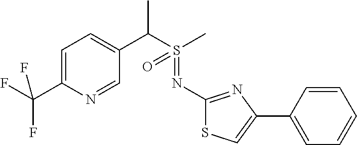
C1=C(C(F)(F)F)N=CC(C(S(C)(=O)=NC2=NC(C3=CC=CC=C3)=CS2)C)=C1
